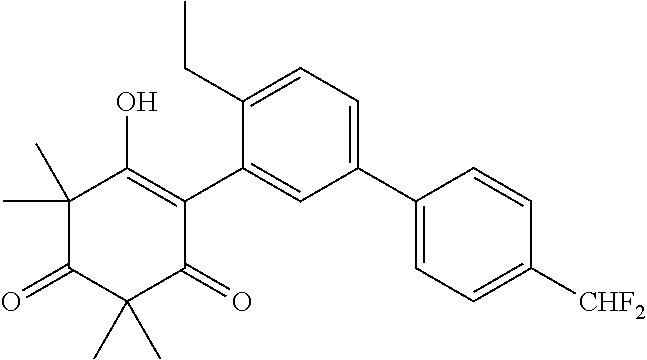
C1(C)(C)C(=O)C(C)(C)C(=O)C(C2=CC(C3=CC=C([CHF2])C=C3)=CC=C2CC)=C1O
